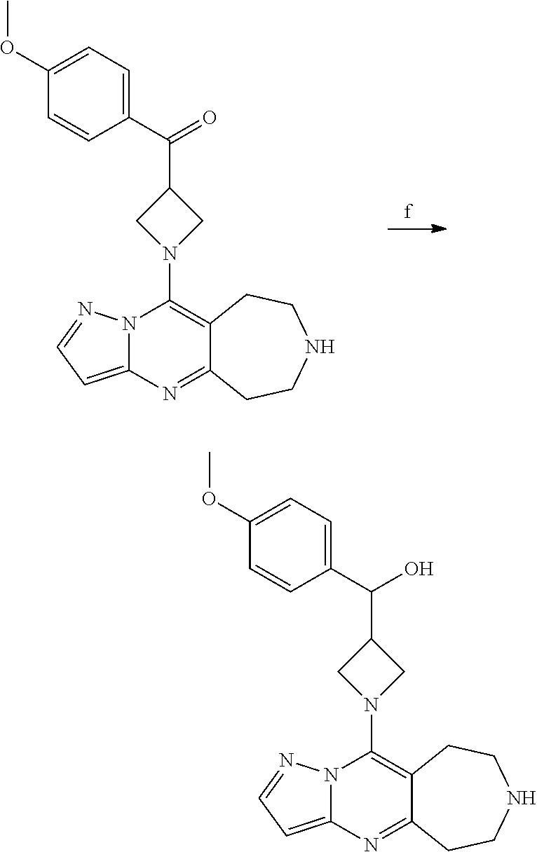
N12C(=CC=N1)N=C1C(=C2N2CC(C(=O)C3=CC=C(OC)C=C3)C2)CCNCC1.N12C(=CC=N1)N=C1C(=C2N2CC(C(O)C3=CC=C(OC)C=C3)C2)CCNCC1
